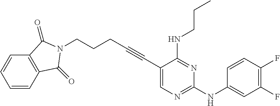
C1=CC2=C(C=C1)C(=O)N(CCCC#CC1=CN=C(NC3=CC(F)=C(F)C=C3)N=C1NCCC)C2=O
